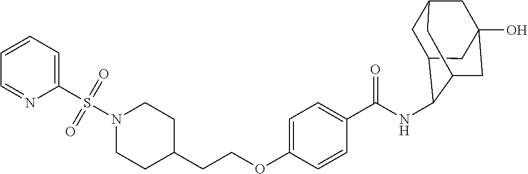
N(C(C1=CC=C(OCCC2CCN(S(=O)(=O)C3=CC=CC=N3)CC2)C=C1)=O)C1C2CC3CC(O)(CC1C3)C2
